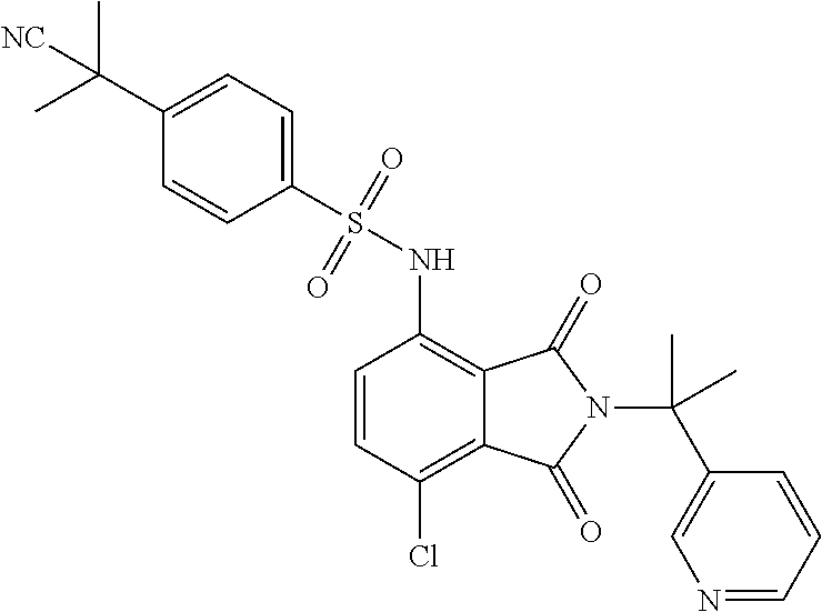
C1(C(C)(C)[NC])=CC=C(S(=O)(=O)NC2=C3C(=C(Cl)C=C2)C(=O)N(C(C2=CN=CC=C2)(C)C)C3=O)C=C1
